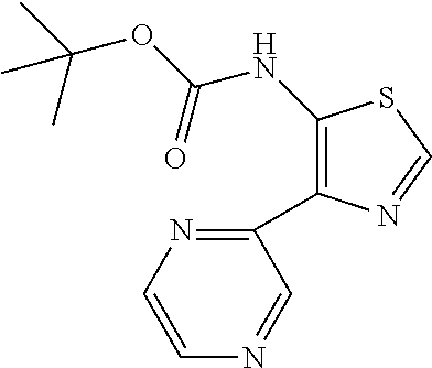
C1=CN=C(C2=C(NC(OC(C)(C)C)=O)SC=N2)C=N1
